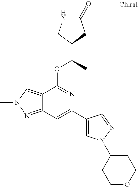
N1C(=O)CC(C(C)OC2=NC(C3=CN(C4CCOCC4)N=C3)=CC3=NN(C)C=C23)C1
